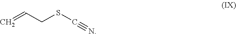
C(CSC#N)=C
